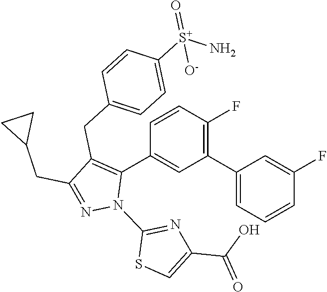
C1(C2=CC=CC(F)=C2)=C(F)C=CC(C2=C(CC3=CC=C([S+](N)(=O)[O-])C=C3)C(CC3CC3)=NN2C2=NC(C(O)=O)=CS2)=C1
